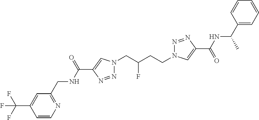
C1(C(NCC2=NC=CC(C(F)(F)F)=C2)=O)=CN(CC(CCN2N=NC(C(=O)NC(C3=CC=CC=C3)C)=C2)F)N=N1
